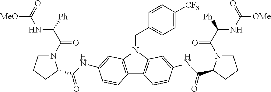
C12=C(N(CC3=CC=C([CF3])C=C3)C3=C1C=CC(NC(C1N(C(=O)C(NC(=O)[OMe])[Ph])CCC1)=O)=C3)C=C(NC(C1N(C(=O)C(NC(=O)[MeO])[Ph])CCC1)=O)C=C2
